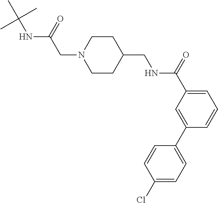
C(N1CCC(CNC(C2=CC=CC(C3=CC=C(Cl)C=C3)=C2)=O)CC1)C(NC(C)(C)C)=O
